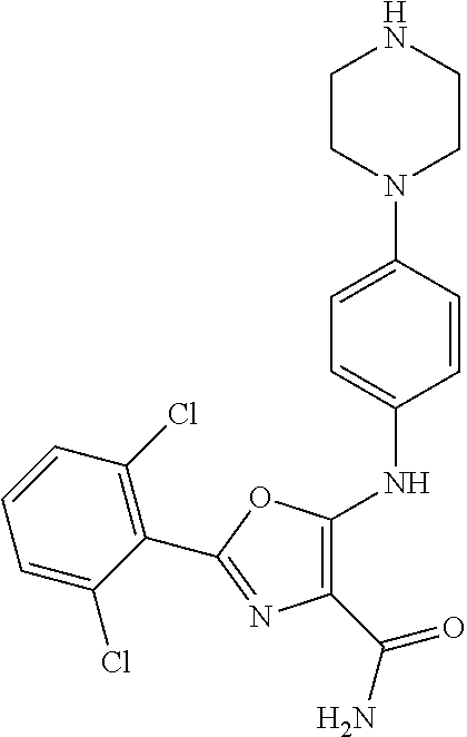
C1=CC(Cl)=C(C2=NC(C(N)=O)=C(NC3=CC=C(N4CCNCC4)C=C3)O2)C(Cl)=C1
